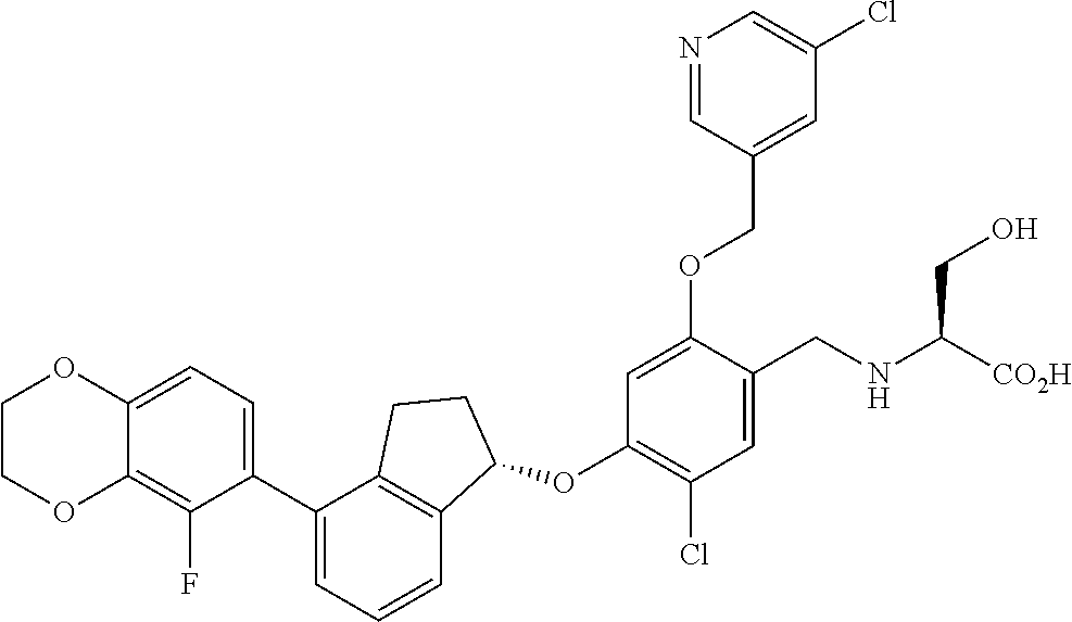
C12=C(F)C(C3=CC=CC4=C3CCC4OC3=C(Cl)C=C(CNC([CO2H])CO)C(OCC4=CC(Cl)=CN=C4)=C3)=CC=C1OCCO2
